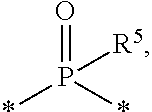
O=P(*)(*)[R5]
